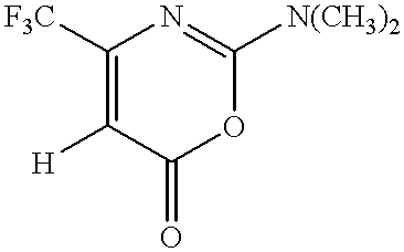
C1([F3C])=C([H])C(=O)OC([N(CH3)2])=N1
